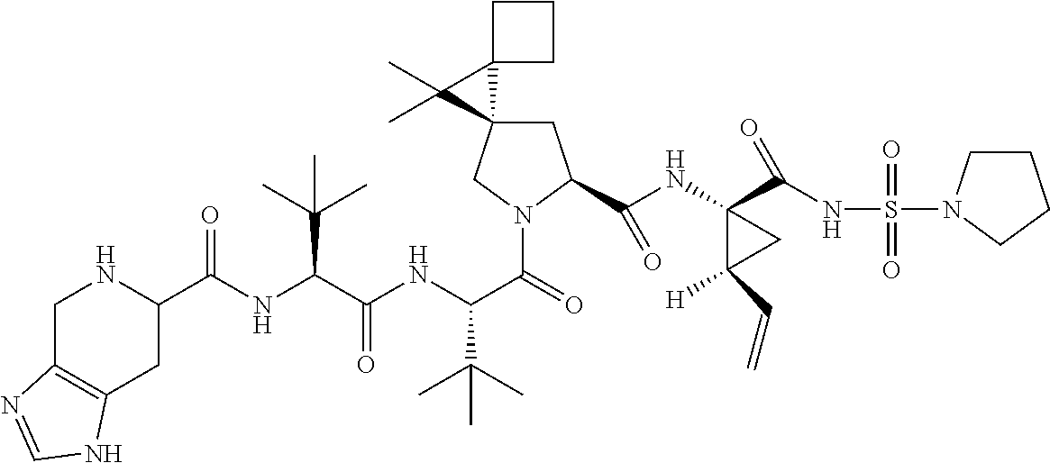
C1C2(CN(C(=O)C(NC(C(NC(C3NCC4=C(C3)NC=N4)=O)C(C)(C)C)=O)C(C)(C)C)C1C(NC1(C(NS(=O)(=O)N3CCCC3)=O)C([H])(C=C)C1)=O)C1(C2(C)C)CCC1
